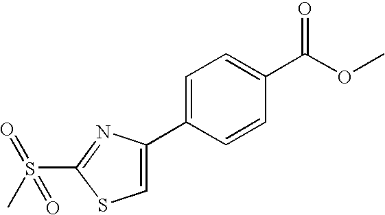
C1=C(C2=CSC(S(C)(=O)=O)=N2)C=CC(C(OC)=O)=C1
